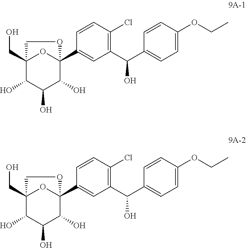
C12(CO)C(O)C(O)C(O)C(C3=CC(C(C4=CC=C(OCC)C=C4)O)=C(Cl)C=C3)(O1)OC2.C12(CO)C(O)C(O)C(O)C(C3=CC(C(C4=CC=C(OCC)C=C4)O)=C(Cl)C=C3)(O1)OC2
